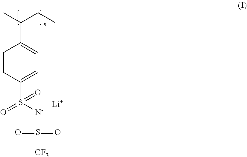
C1=CC(S(=O)(=O)[N-]S(=O)(=O)[CF3])=CC=C1C(C)CC.[Li]
